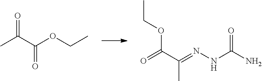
O=C(C(=NNC(N)=O)C)OCC.CC(C(OCC)=O)=O
